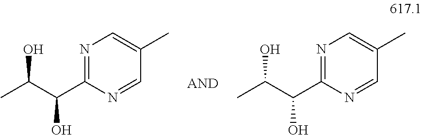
CC(C(O)C1=NC=C(C)C=N1)O.CC(C(O)C1=NC=C(C)C=N1)O
